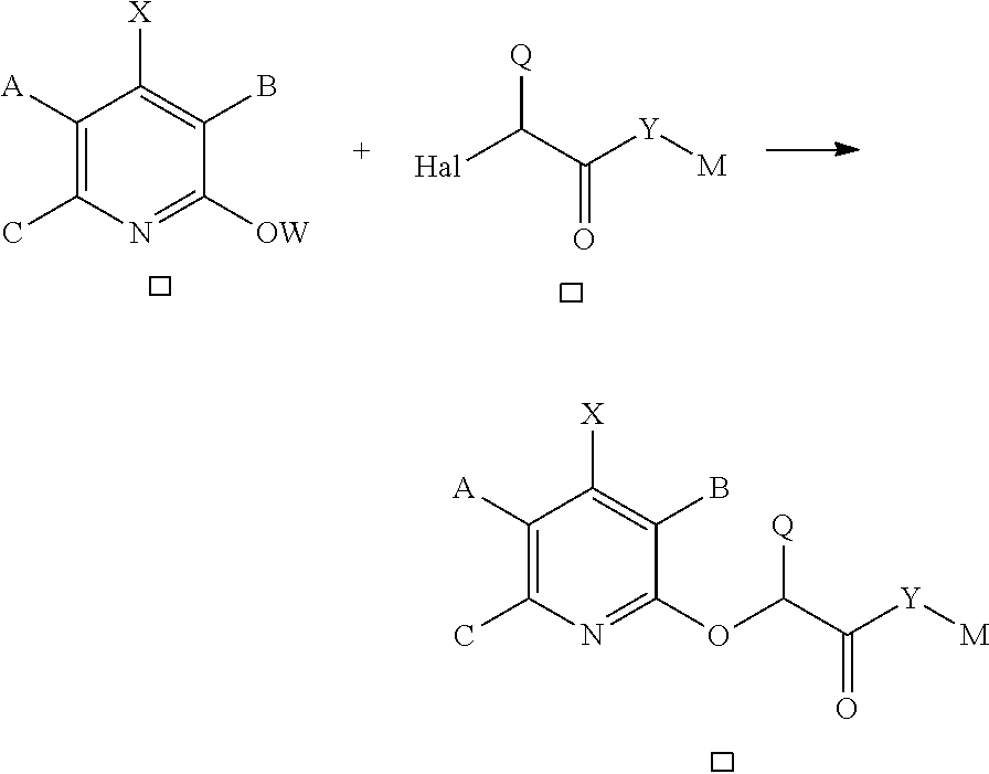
C1([A])=C(C)N=C([OW])C(B)=C1[X].[Q]C(C([Y][M])=O)[Hal].C1([A])=C(C)N=C(OC([Q])C([Y][M])=O)C(B)=C1[X]
